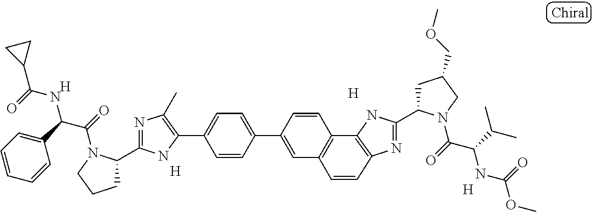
C1(C2=CC=C(C3=CC4=C(C5=C(N=C(C6CC(COC)CN6C(=O)C(C(C)C)NC(=O)OC)N5)C=C4)C=C3)C=C2)=C(C)N=C(C2CCCN2C(=O)C(C2=CC=CC=C2)NC(=O)C2CC2)N1.[H].[H].[H].[H]
